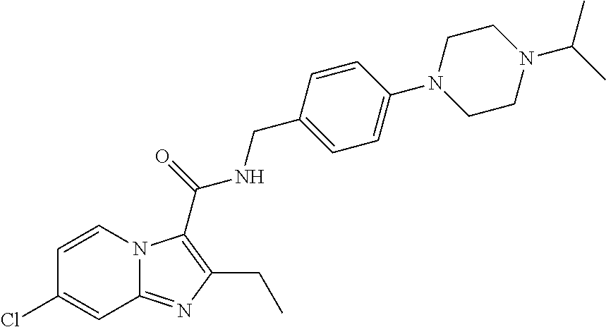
C1=CN2C(=NC(CC)=C2C(=O)NCC2=CC=C(N3CCN(C(C)C)CC3)C=C2)C=C1Cl
